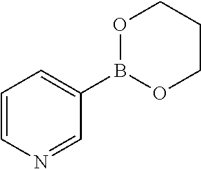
C1=CN=CC(B2OCCCO2)=C1
